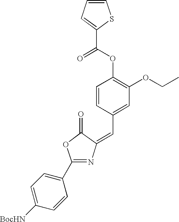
C1=CC=C(C(=O)OC2=C(OCC)C=C(C=C3C(=O)OC(C4=CC=C([BocHN])C=C4)=N3)C=C2)S1
